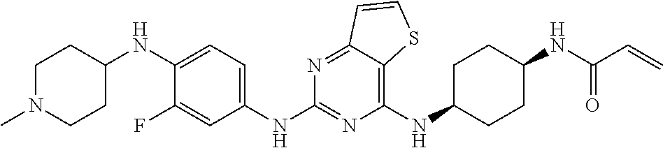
C1(NC2CCC(NC(C=C)=O)CC2)=C2C(=NC(NC3=CC=C(NC4CCN(C)CC4)C(F)=C3)=N1)C=CS2
